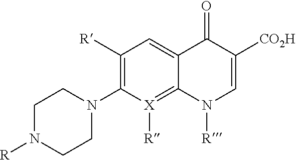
C1N([R])CCN(C2=C([R])C=C3C(=[X]2[R])N([R])C=C([CO2H])C3=O)C1
